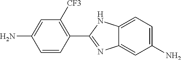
C1=CC(C2=NC3=CC(N)=CC=C3N2)=C([CF3])C=C1N
